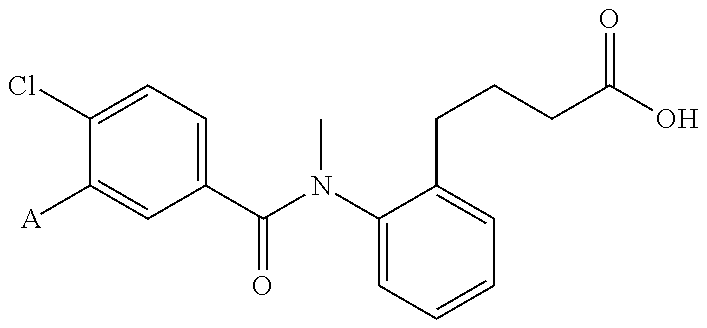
C1(Cl)=CC=C(C(N(C2=CC=CC=C2CCCC(O)=O)C)=O)C=C1[A]
